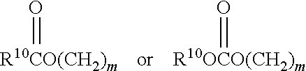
O=[R10CO(CH2)m].O=[R10OCO(CH2)m]
